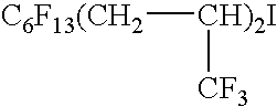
[C6F13(CH2][CH)2I][CF3]
